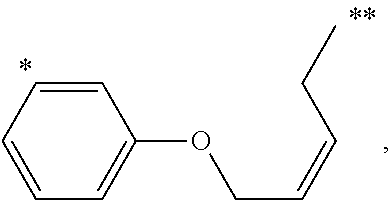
C1=CC(OCC=CCC)=CC=C1
